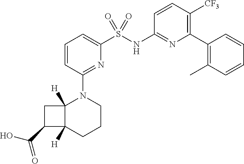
C1=CC(N2C3([H])C([H])(CCC2)C(C(=O)O)C3)=NC(S(NC2=NC(C3=C(C)C=CC=C3)=C([CF3])C=C2)(=O)=O)=C1
